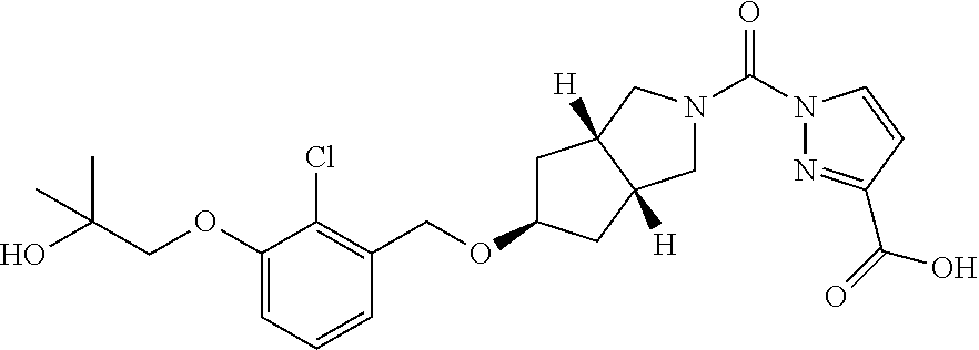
N1(C(N2N=C(C(=O)O)C=C2)=O)CC2([H])C([H])(C1)CC(OCC1=C(Cl)C(OCC(C)(C)O)=CC=C1)C2
